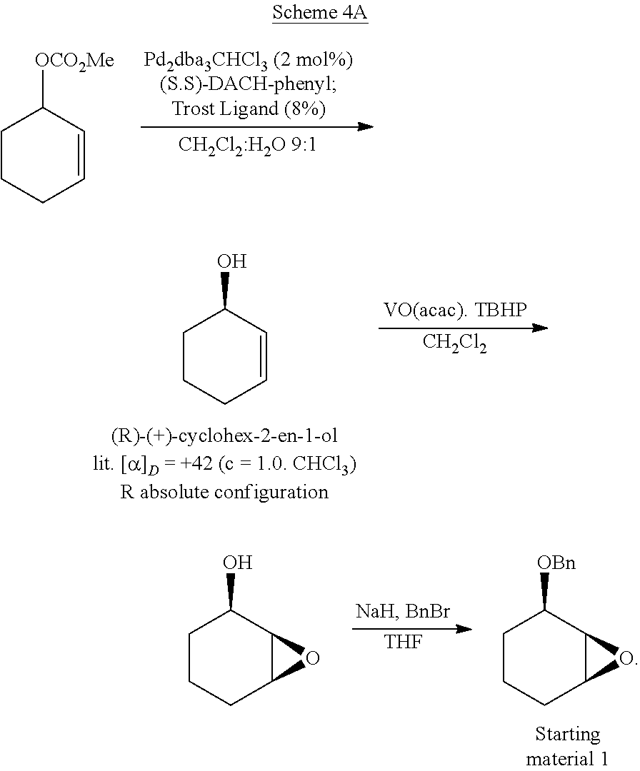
C1CCC=CC1[OCO2Me].[CH2Cl2].C1CCC=CC1O.[THF].C1CCC2C(C1[OBn])O2.C1CCC2C(C1O)O2
